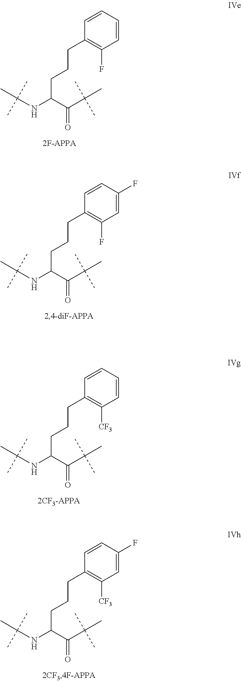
C1(CCCC(C(C(C)(C)C)=O)NC(C)(C)C)=C(F)C=CC=C1.C1(CCCC(C(C(C)(C)C)=O)NC(C)(C)C)=C(F)C=C(F)C=C1.C1(CCCC(C(C(C)(C)C)=O)NC(C)(C)C)=C([CF3])C=CC=C1.C1(CCCC(C(C(C)(C)C)=O)NC(C)(C)C)=C([CF3])C=C(F)C=C1
